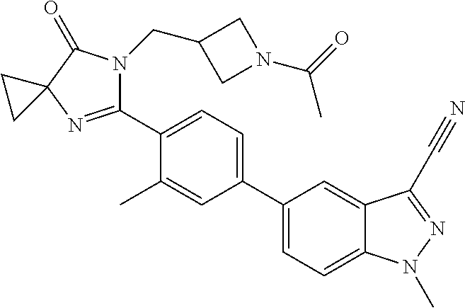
C1(C2=CC=C(C3=CC=C4C(=C3)C(C#N)=NN4C)C=C2C)=NC2(C(=O)N1CC1CN(C(C)=O)C1)CC2
